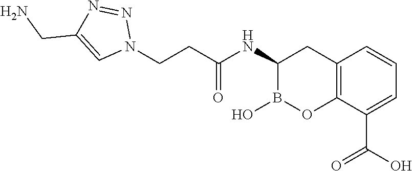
C12=C(C(C(O)=O)=CC=C1)OB(O)C(NC(=O)CCN1N=NC(CN)=C1)C2
